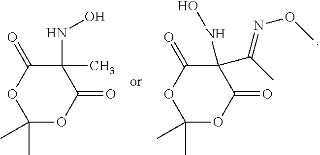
C1(C)(NO)C(=O)OC(C)(C)OC1=O.C1(C(C)=NOC)(NO)C(=O)OC(C)(C)OC1=O
